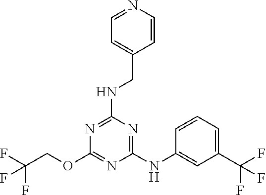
C1(NC2=CC(C(F)(F)F)=CC=C2)=NC(NCC2=CC=NC=C2)=NC(OCC(F)(F)F)=N1
